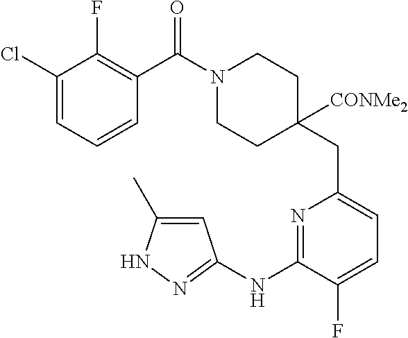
C1(Cl)=CC=CC(C(N2CCC(CC3=CC=C(F)C(NC4=NNC(C)=C4)=N3)([CONMe2])CC2)=O)=C1F
